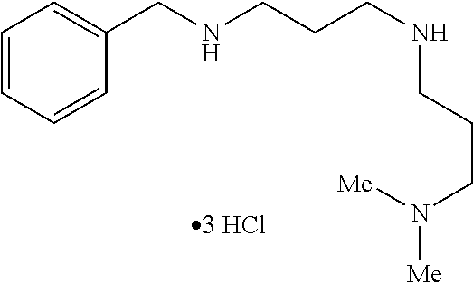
C1=CC=CC(CNCCCNCCCN([Me])[Me])=C1
